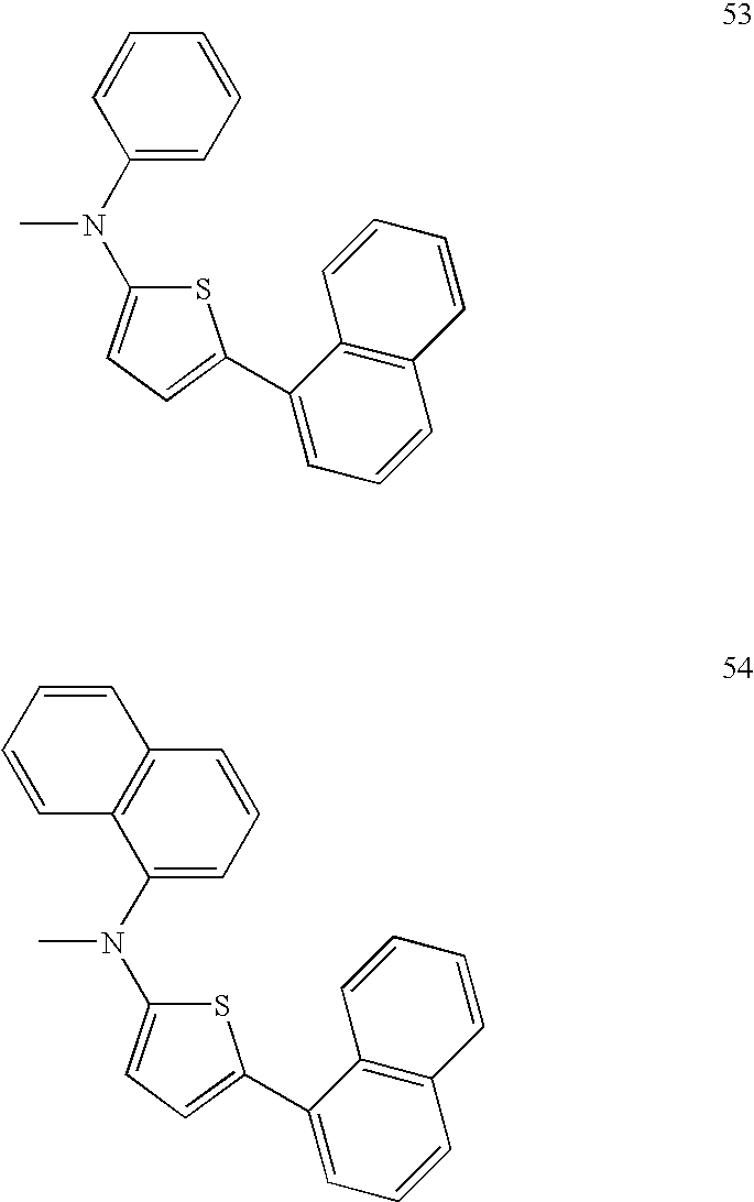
C1(N(C)C2=CC=C(C3=CC=CC4=C3C=CC=C4)S2)=CC=CC=C1.C1(N(C)C2=CC=C(C3=CC=CC4=C3C=CC=C4)S2)=CC=CC2=C1C=CC=C2
